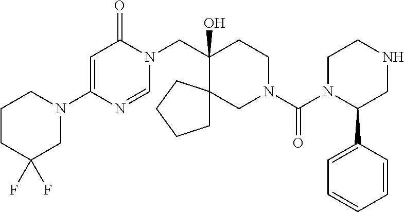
C1(N2CCCC(F)(F)C2)=CC(=O)N(CC2(O)CCN(C(=O)N3C(C4=CC=CC=C4)CNCC3)CC23CCCC3)C=N1
